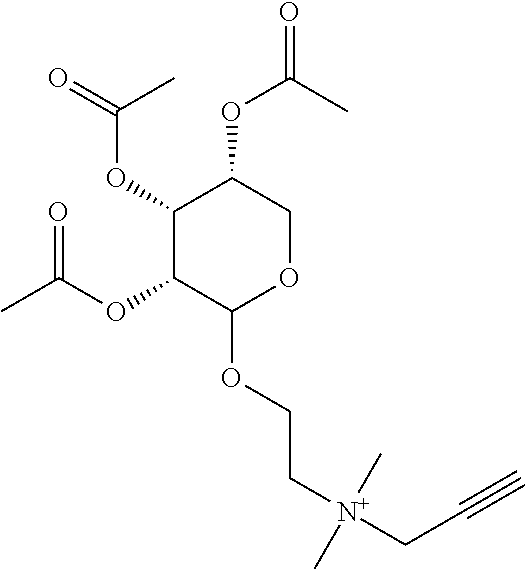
C1(OC(=O)C)C(OC(C)=O)C(OCC[N+](CC#C)(C)C)OCC1OC(=O)C
